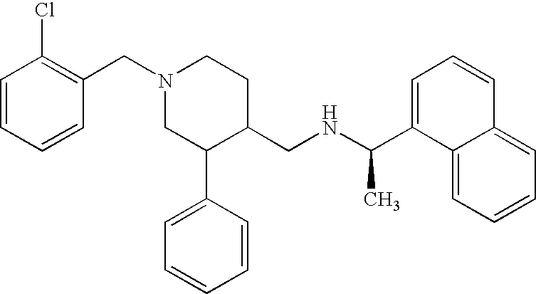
N1(CC2=C(Cl)C=CC=C2)CC(C2=CC=CC=C2)C(CNC(C2=CC=CC3=CC=CC=C23)C)CC1
